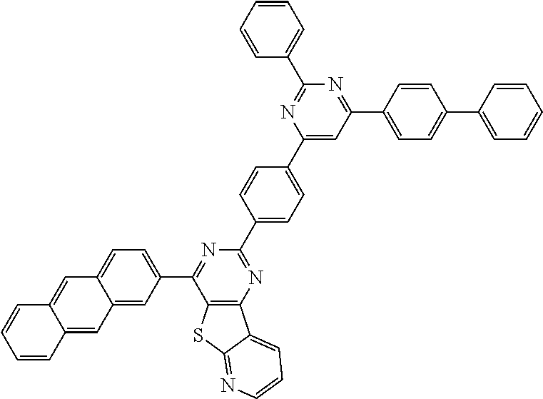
C1=CC2=CC3=CC(C4=NC(C5=CC=C(C6=CC(C7=CC=C(C8=CC=CC=C8)C=C7)=NC(C7=CC=CC=C7)=N6)C=C5)=NC5=C4SC4=NC=CC=C54)=CC=C3C=C2C=C1
